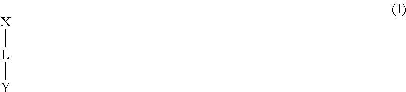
[X][L][Y]
